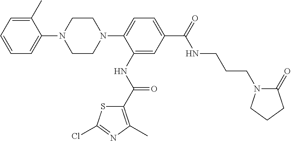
C1=C(C)C(N2CCN(C3=CC=C(C(NCCCN4C(=O)CCC4)=O)C=C3NC(=O)C3=C(C)N=C(Cl)S3)CC2)=CC=C1
